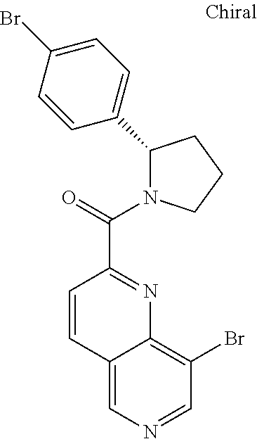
C1=CC(C(=O)N2C(C3=CC=C(Br)C=C3)CCC2)=NC2=C(Br)C=NC=C12
